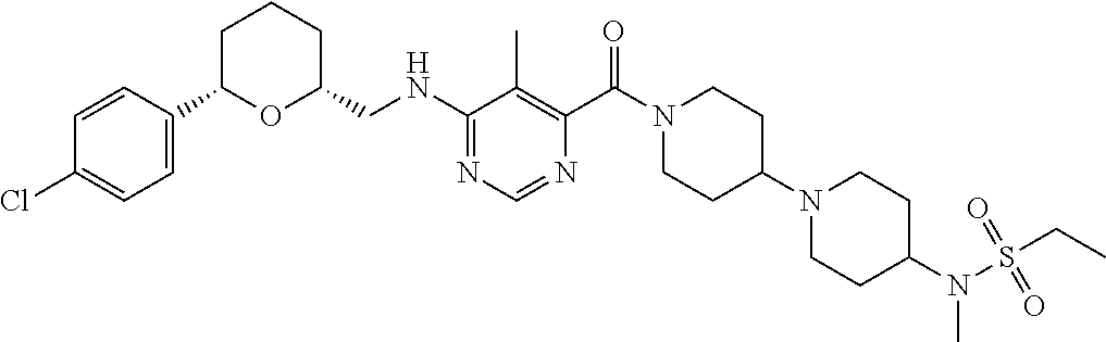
C1C(C2=CC=C(Cl)C=C2)OC(CNC2=NC=NC(C(=O)N3CCC(N4CCC(N(S(=O)(=O)CC)C)CC4)CC3)=C2C)CC1
